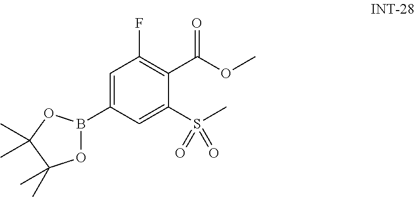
C1=C(B2OC(C)(C)C(C)(C)O2)C=C(S(C)(=O)=O)C(C(OC)=O)=C1F
